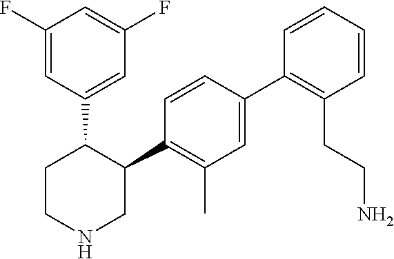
C1(F)=CC(C2CCNCC2C2=C(C)C=C(C3=C(CCN)C=CC=C3)C=C2)=CC(F)=C1
